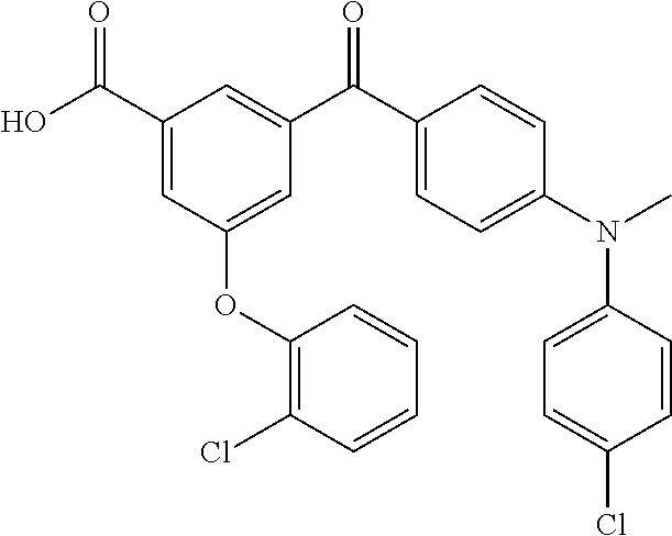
C1(C(O)=O)=CC(OC2=C(Cl)C=CC=C2)=CC(C(C2=CC=C(N(C)C3=CC=C(Cl)C=C3)C=C2)=O)=C1
